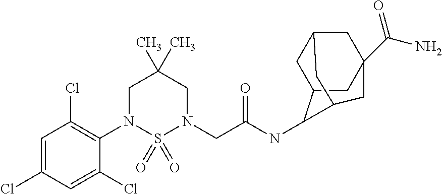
C1=C(Cl)C=C(Cl)C(N2S(=O)(=O)N(CC(NC3C4CC5CC(C(=O)N)(CC3C5)C4)=O)CC(C)(C)C2)=C1Cl
